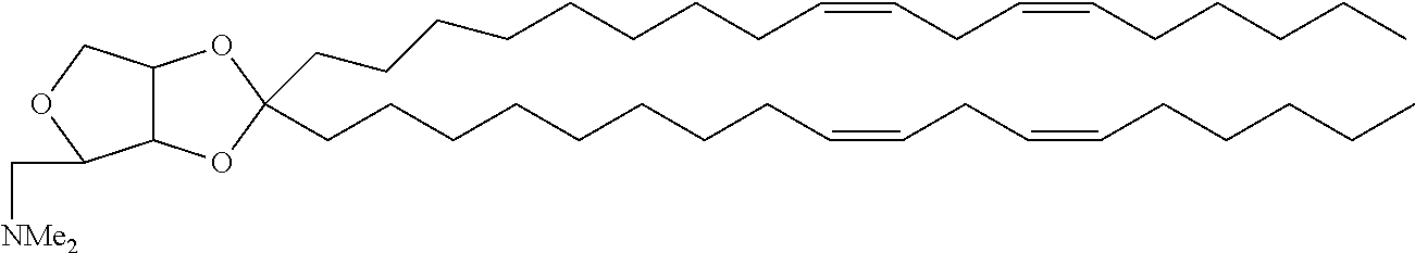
O1C(CCCCCCCCC=CCC=CCCCCC)(CCCCCCCCC=CCC=CCCCCC)OC2C1C(C[NMe2])OC2
